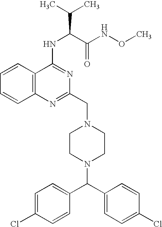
C12=C(C=CC=C1)C(NC(C(C)C)C(NOC)=O)=NC(CN1CCN(C(C3=CC=C(Cl)C=C3)C3=CC=C(Cl)C=C3)CC1)=N2
